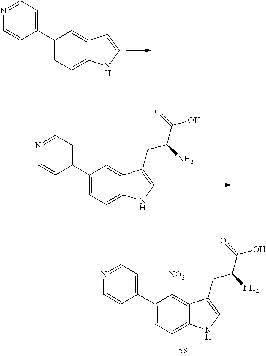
C1(C2=CC=NC=C2)=CC=C2C(=C1)C=CN2.C1(C2=CC=NC=C2)=CC=C2C(=C1)C(CC(C(=O)O)N)=CN2.C1(C2=CC=NC=C2)=CC=C2C(=C1[NO2])C(CC(C(=O)O)N)=CN2
